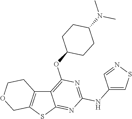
C12=C(SC3=NC(NC4=CSN=C4)=NC(OC4CCC(N(C)C)CC4)=C13)COCC2
